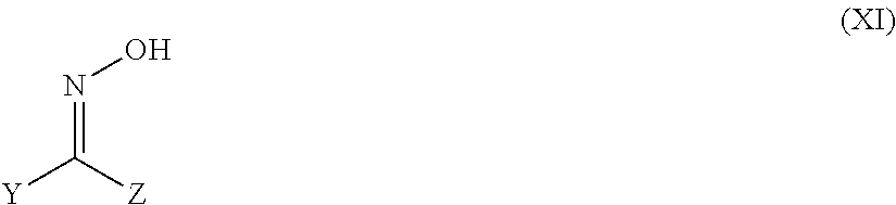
N(=C([Y])[Z])O
